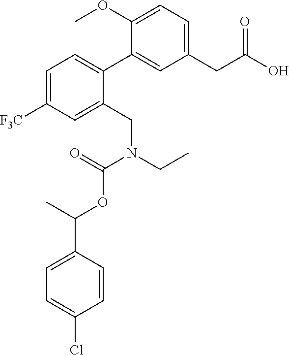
C1=CC(C(OC(N(CC)CC2=CC([F3C])=CC=C2C2=CC(CC(O)=O)=CC=C2OC)=O)C)=CC=C1Cl
